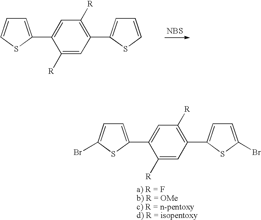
[NBS].C1=C(C2=CC([R])=C(C3=CC=CS3)C=C2[R])SC=C1.C1=C(C2=CC([R])=C(C3=CC=C(Br)S3)C=C2[R])SC(Br)=C1
